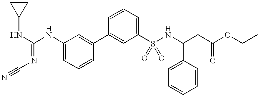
C1(S(=O)(=O)NC(CC(OCC)=O)C2=CC=CC=C2)=CC=CC(C2=CC(NC(NC3CC3)=NC#N)=CC=C2)=C1
